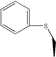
C1=CC=C(SCC)C=C1
